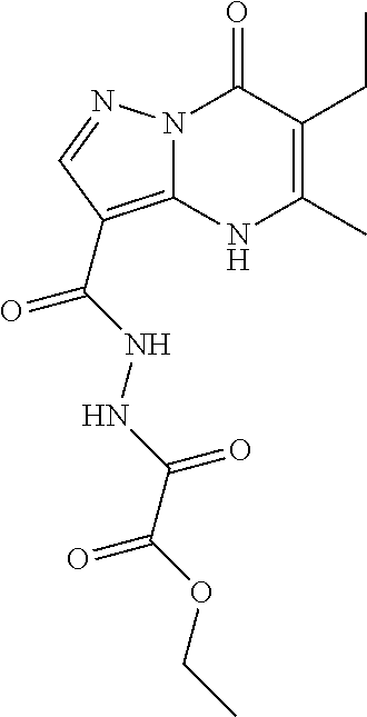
N12C(=C(C(=O)NNC(C(OCC)=O)=O)C=N1)NC(C)=C(CC)C2=O
